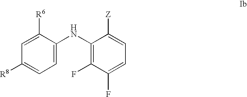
C1=C([R6])C(NC2=C(F)C(F)=CC=C2[Z])=CC=C1[R8]
